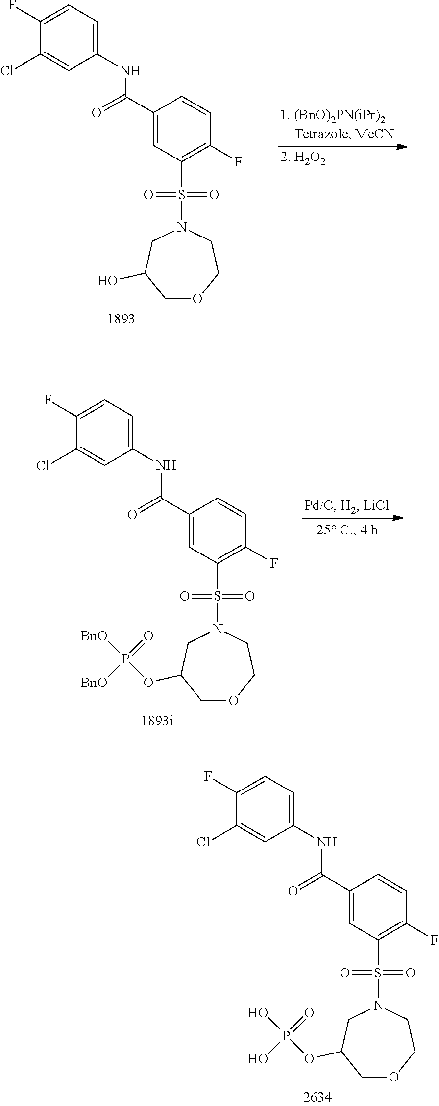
C1(F)=CC=C(NC(C2=CC(S(N3CC(O)COCC3)(=O)=O)=C(F)C=C2)=O)C=C1Cl.C1(F)=CC=C(NC(C2=CC(S(N3CC(OP([BnO])(=O)[BnO])COCC3)(=O)=O)=C(F)C=C2)=O)C=C1Cl.C1(F)=CC=C(NC(C2=CC(S(N3CC(OP(O)(=O)O)COCC3)(=O)=O)=C(F)C=C2)=O)C=C1Cl
